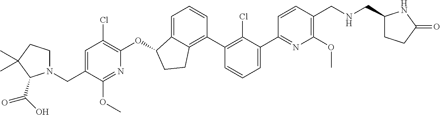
O(C1C2=CC=CC(C3=C(Cl)C(C4=NC(OC)=C(CNCC5CCC(=O)N5)C=C4)=CC=C3)=C2CC1)C1=C(Cl)C=C(CN2CCC(C)(C)C2C(O)=O)C(OC)=N1
